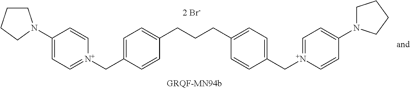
C1(N2CCCC2)=CC=[N+](CC2=CC=C(CCCC3=CC=C(C[N+]4=CC=C(N5CCCC5)C=C4)C=C3)C=C2)C=C1
